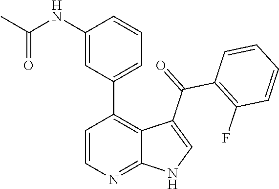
C1=CN=C2C(=C1C1=CC=CC(NC(C)=O)=C1)C(C(=O)C1=C(F)C=CC=C1)=CN2
